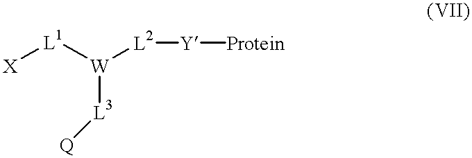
[W]([L3][Q])([L2][Y][Protein])[L1][X]
